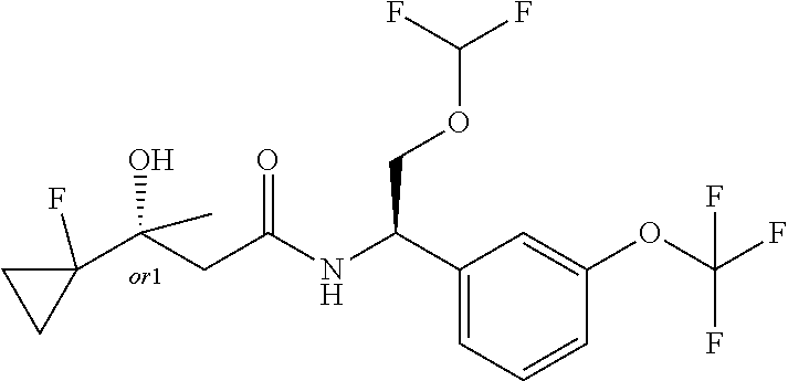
C1(C(CC(=O)NC(C2=CC=CC(OC(F)(F)F)=C2)COC(F)F)(O)C)(F)CC1
